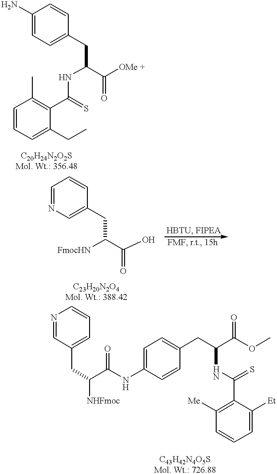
C1(N)=CC=C(CC(C([OMe +])=O)NC(C2=C(C)C=CC=C2CC)=S)C=C1.C1=NC=C(CC(C(O)=O)[FmocHN])C=C1.N1=CC(CC([NHFmoc])C(NC2=CC=C(CC(C(OC)=O)NC(C3=C([Me])C=CC=C3[Et])=S)C=C2)=O)=CC=C1
